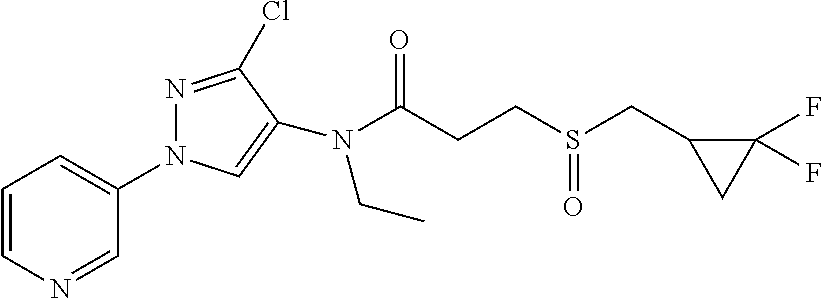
C1=CN=CC(N2N=C(Cl)C(N(CC)C(CCS(CC3CC3(F)F)=O)=O)=C2)=C1
